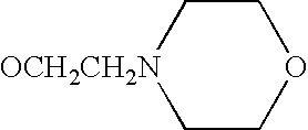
C1C[OCH2CH2N]CCO1
